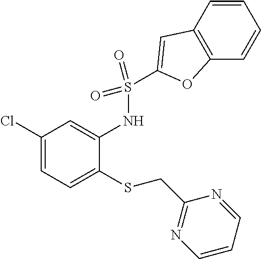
C1(Cl)=CC=C(SCC2=NC=CC=N2)C(NS(C2=CC3=C(C=CC=C3)O2)(=O)=O)=C1
